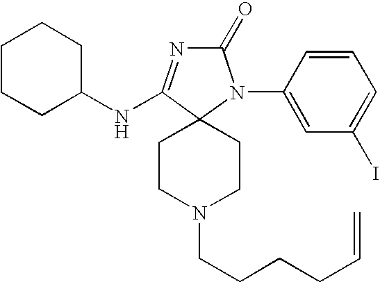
C1CCC(NC2=NC(=O)N(C3=CC(I)=CC=C3)C23CCN(CCCCC=C)CC3)CC1
